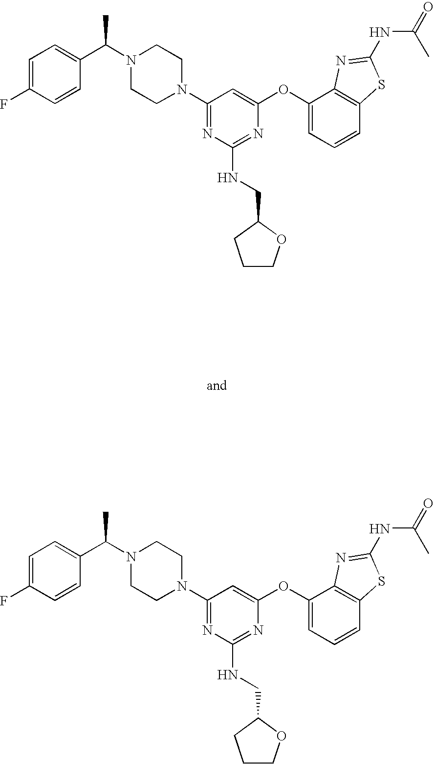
N1(C2=NC(NCC3OCCC3)=NC(OC3=CC=CC4=C3N=C(NC(=O)C)S4)=C2)CCN(C(C2=CC=C(F)C=C2)C)CC1.N1(C2=NC(NCC3OCCC3)=NC(OC3=CC=CC4=C3N=C(NC(=O)C)S4)=C2)CCN(C(C2=CC=C(F)C=C2)C)CC1
